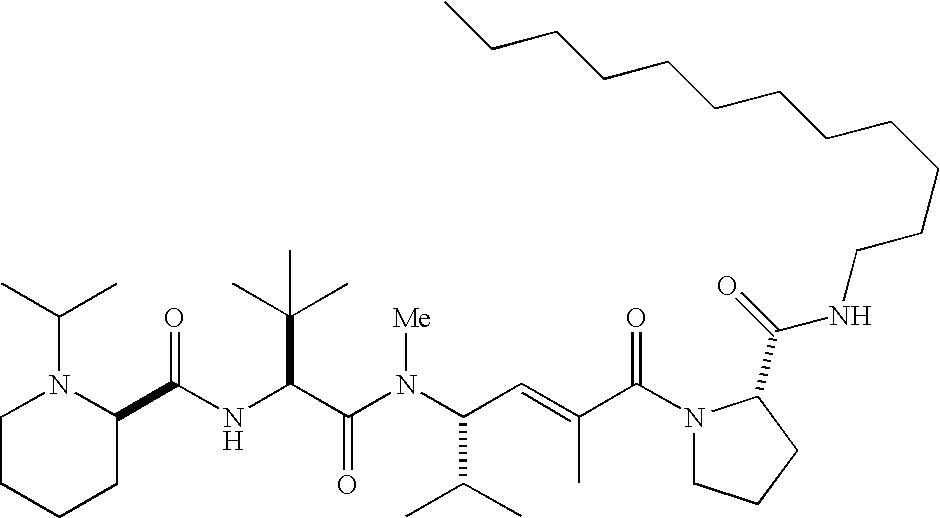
N(C(C(N(C(C(C)C)C=C(C)C(N1CCCC1C(=O)NCCCCCCCCCCCC)=O)[Me])=O)C(C)(C)C)C(C1N(C(C)C)CCCC1)=O
